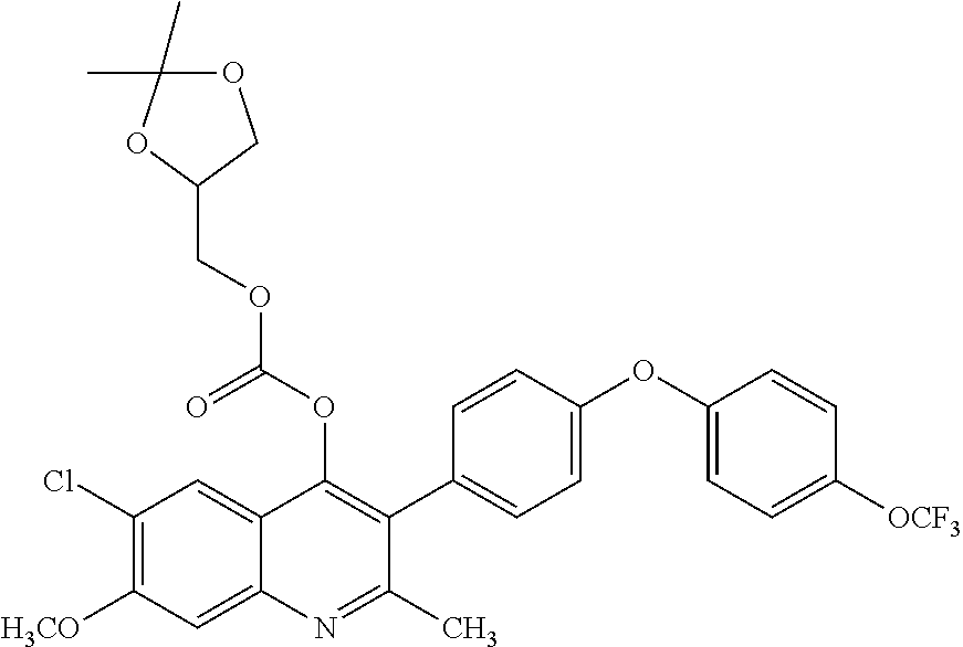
C1(Cl)=C([H3CO])C=C2C(=C1)C(OC(OCC1OC(C)(C)OC1)=O)=C(C1=CC=C(OC3=CC=C([OCF3])C=C3)C=C1)C(C)=N2
